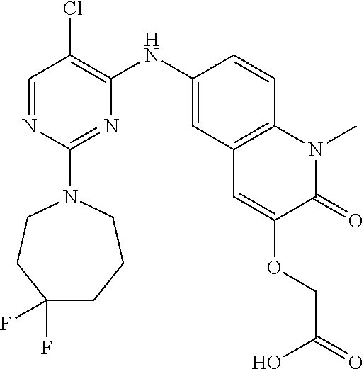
C1=NC(N2CCC(F)(F)CCC2)=NC(NC2=CC3=C(C=C2)N(C)C(=O)C(OCC(=O)O)=C3)=C1Cl
